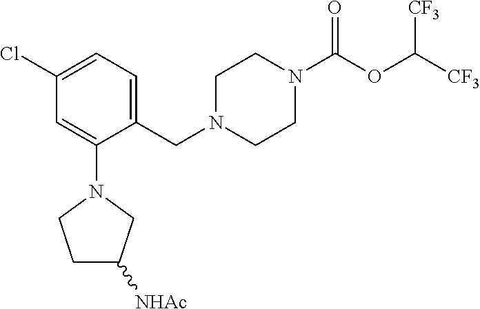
C1N(CC2=CC=C(Cl)C=C2N2CCC([NHAc])C2)CCN(C(OC([CF3])[CF3])=O)C1
